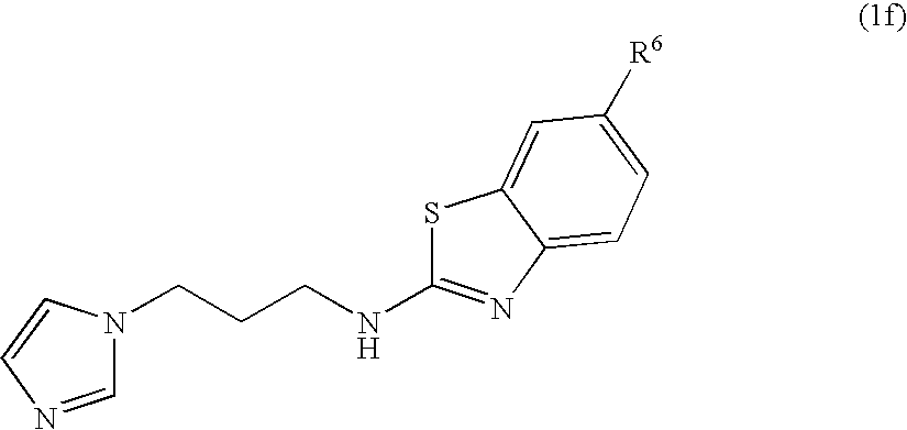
C1=NC=CN1CCCNC1=NC2=CC=C([R6])C=C2S1
